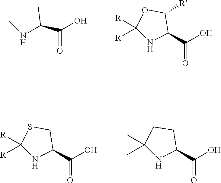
CNC(C(O)=O)C.C1([R])([R])NC(C(O)=O)C([R])O1.C1([R])([R])NC(C(O)=O)CS1.C1(C)(C)NC(C(O)=O)CC1
